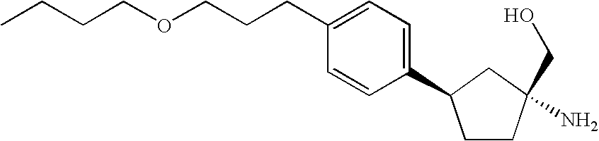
C1CC(CO)(N)CC1C1=CC=C(CCCOCCCC)C=C1
